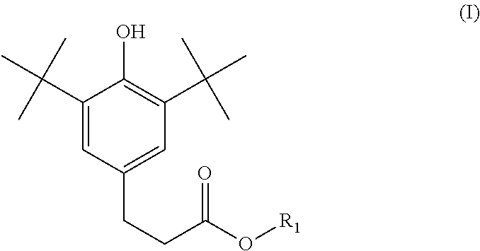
C1(C(C)(C)C)=CC(CCC(=O)O[R1])=CC(C(C)(C)C)=C1O
